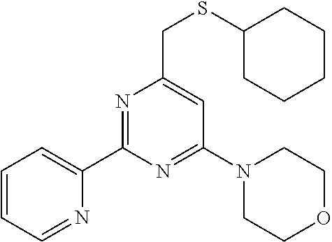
C1(C2=CC=CC=N2)=NC(CSC2CCCCC2)=CC(N2CCOCC2)=N1
